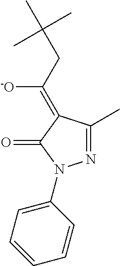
N1=C(C)C(=C(CC(C)(C)C)[-O])C(=O)N1C1=CC=CC=C1
